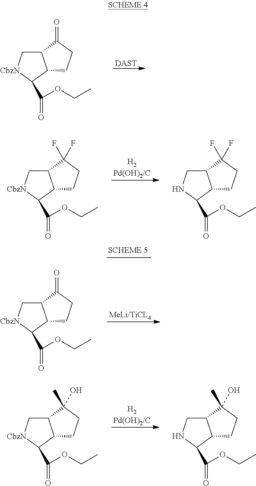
[DAST].C12C[CbzN]C(C(OCC)=O)C1CCC2=O.[H2Pd(OH)2/C].C12C[CbzN]C(C(OCC)=O)C1CCC2(F)F.C12CNC(C(OCC)=O)C1CCC2(F)F.[H2Pd(OH)2/C].C12C[CbzN]C(C(OCC)=O)C1CCC2(C)O.C12CNC(C(OCC)=O)C1CCC2(C)O.[MeLi/TiCL4].C12C[CbzN]C(C(OCC)=O)C1CCC2=O
